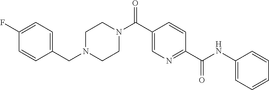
C1(CN2CCN(C(C3=CN=C(C(NC4=CC=CC=C4)=O)C=C3)=O)CC2)=CC=C(F)C=C1
